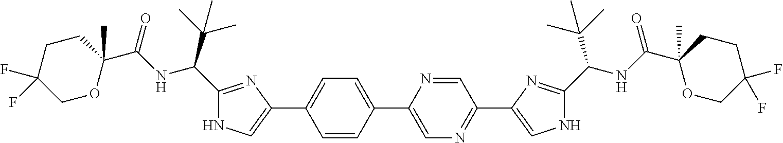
C1OC(C(NC(C2=NC(C3=CC=C(C4=CN=C(C5=CNC(C(NC(C6(C)OCC(F)(F)CC6)=O)C(C)(C)C)=N5)C=N4)C=C3)=CN2)C(C)(C)C)=O)(C)CCC1(F)F
